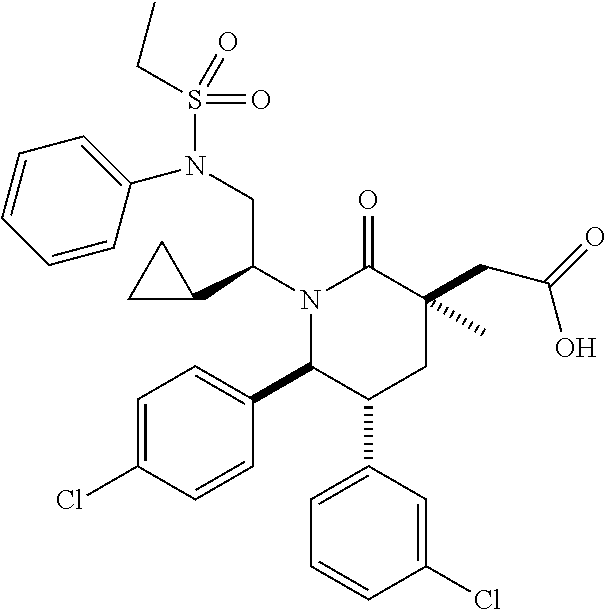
C1=C(C2CC(C)(CC(=O)O)C(=O)N(C(CN(S(=O)(=O)CC)C3=CC=CC=C3)C3CC3)C2C2=CC=C(Cl)C=C2)C=C(Cl)C=C1
